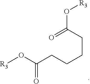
[R3]OC(CCCCC(=O)O[R3])=O
